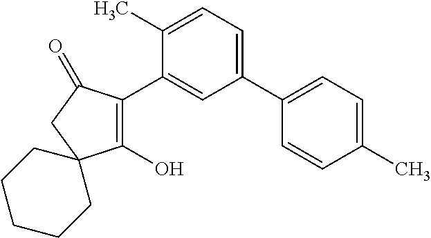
C1(O)=C(C2=CC(C3=CC=C(C)C=C3)=CC=C2C)C(=O)CC12CCCCC2
